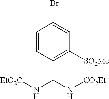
C1=CC(C(N[EtO2C])N[CO2Et])=C([SO2Me])C=C1Br
